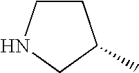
C1CNCC1C
